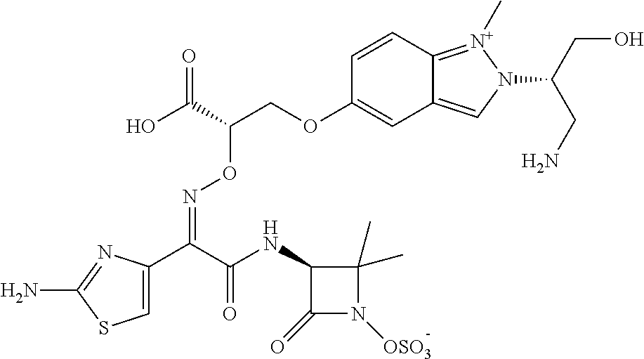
C1=C(C(C(NC2C(=O)N([OSO3])C2(C)C)=O)=NOC(COC2=CC3=CN(C(CN)CO)[N+](C)=C3C=C2)C(O)=O)N=C(N)S1
